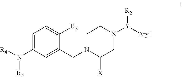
C1=C(N([R4])[R5])C=C(CN2C([X])C[X]([Y]([Aryl])[R2])CC2)C([R3])=C1
